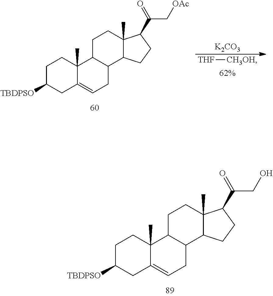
C1C([TBDPSO])CC2=CCC3C(C2(C)C1)CCC1(C)C3CCC1C(=O)CO.[THF][CH3OH].[K2CO3].C1C([TBDPSO])CC2=CCC3C(C2(C)C1)CCC1(C)C3CCC1C(=O)C[OAc]
